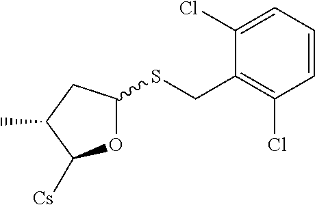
O1C(SCC2=C(Cl)C=CC=C2Cl)CC(C)C1[Cs]
